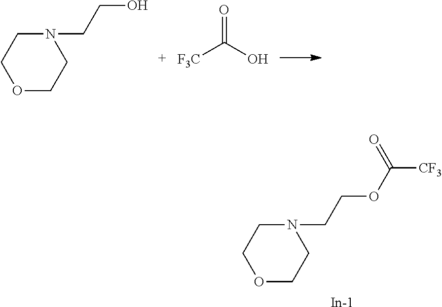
N1(CCOC([CF3])=O)CCOCC1.[In].N1(CCO)CCOCC1.[F3C]C(O)=O
